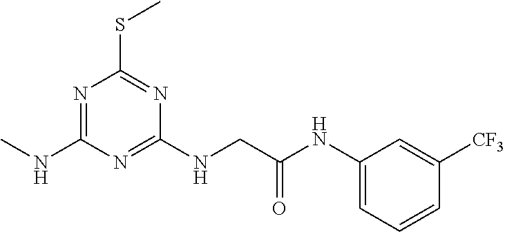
N1=C(NC)N=C(NCC(NC2=CC=CC([CF3])=C2)=O)N=C1SC
